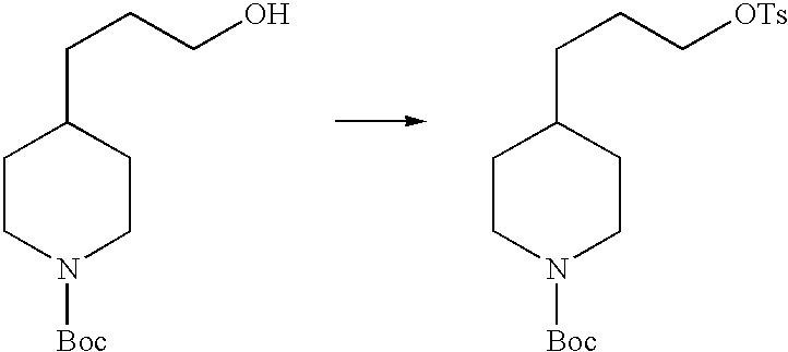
C1CN([Boc])CCC1CCCO.C1CN([Boc])CCC1CCC[OTs]
